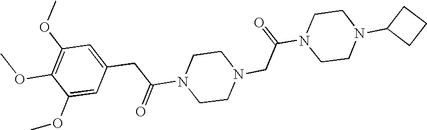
N1(C(=O)CC2=CC(OC)=C(OC)C(OC)=C2)CCN(CC(N2CCN(C3CCC3)CC2)=O)CC1
